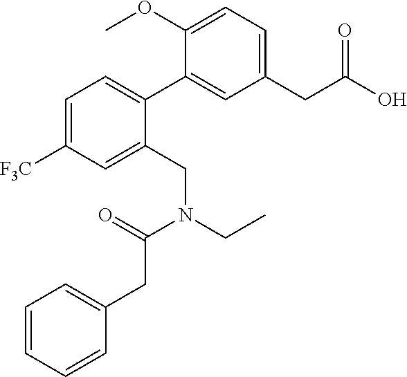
C1=C([F3C])C=C(CN(CC)C(=O)CC2=CC=CC=C2)C(C2=CC(CC(O)=O)=CC=C2OC)=C1
